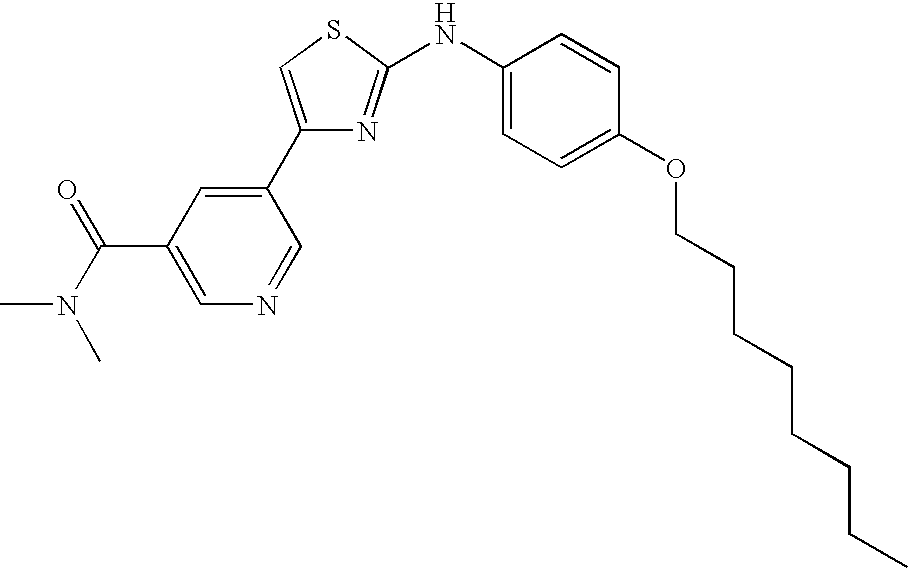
C1(C2=CC(C(N(C)C)=O)=CN=C2)=CSC(NC2=CC=C(OCCCCCCCC)C=C2)=N1
